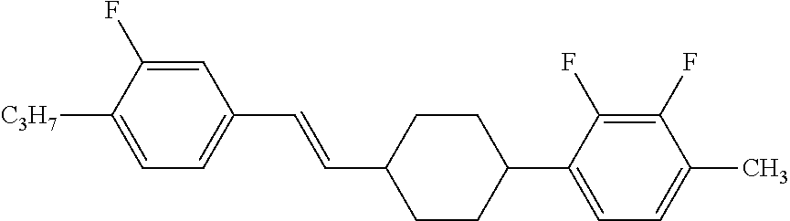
C1=C(F)C([C3H7])=CC=C1C=CC1CCC(C2=CC=C(C)C(F)=C2F)CC1
